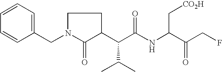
C1(C(C(C)C)C(NC(C[CO2H])C(CF)=O)=O)CCN(CC2=CC=CC=C2)C1=O
